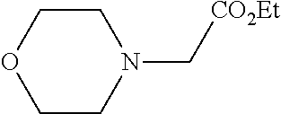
C([CO2Et])N1CCOCC1
